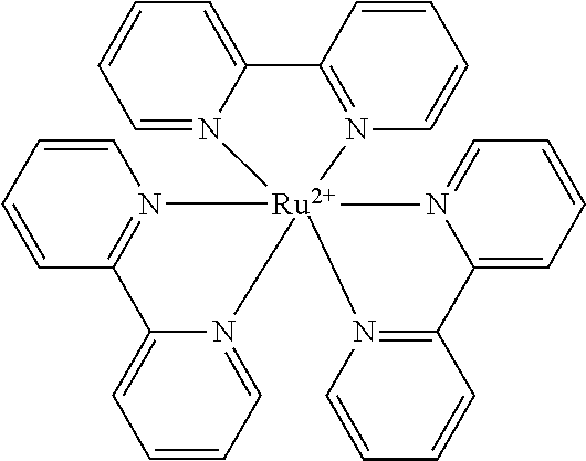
C12=CC=CC=N1[Ru]13(N4=C2C=CC=C4)(N2=C(C=CC=C2)C2=CC=CC=N12)N1=CC=CC=C1C1=N3C=CC=C1
